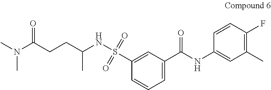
C(CC(NS(C1=CC(C(NC2=CC(C)=C(F)C=C2)=O)=CC=C1)(=O)=O)C)C(N(C)C)=O
